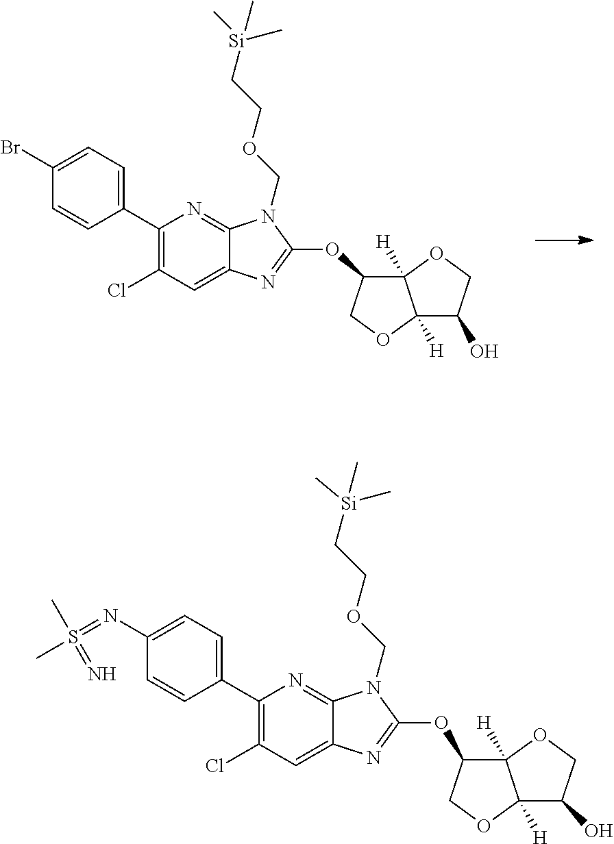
C1(C2=C(Cl)C=C3C(=N2)N(COCC[Si](C)(C)C)C(OC2C4([H])C([H])(OC2)C(O)CO4)=N3)=CC=C(Br)C=C1.C1(C2=C(Cl)C=C3C(=N2)N(COCC[Si](C)(C)C)C(OC2C4([H])C([H])(OC2)C(O)CO4)=N3)=CC=C(N=S(C)(C)=N)C=C1
